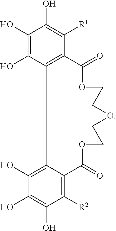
C1(O)=C(O)C2=C(C([R1])=C1O)C(=O)OCCOCCOC(=O)C1=C([R2])C(O)=C(O)C(O)=C21
